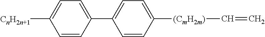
C1=CC([(CmH2m)]C=C)=CC=C1C1=CC=C([CnH2n+1])C=C1
